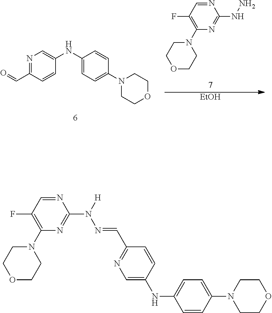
C1(N2CCOCC2)=C(F)C=NC(NN)=N1.N1=C(C=O)C=CC(NC2=CC=C(N3CCOCC3)C=C2)=C1.[EtOH].C1(N2CCOCC2)=C(F)C=NC(N([H])N=CC2=NC=C(NC3=CC=C(N4CCOCC4)C=C3)C=C2)=N1
